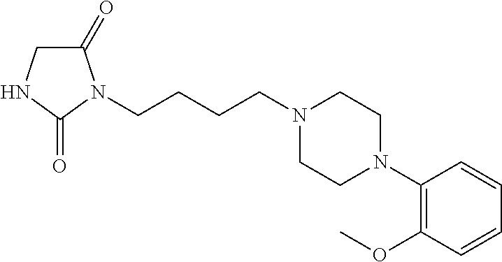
C1(=O)CNC(=O)N1CCCCN1CCN(C2=C(OC)C=CC=C2)CC1
